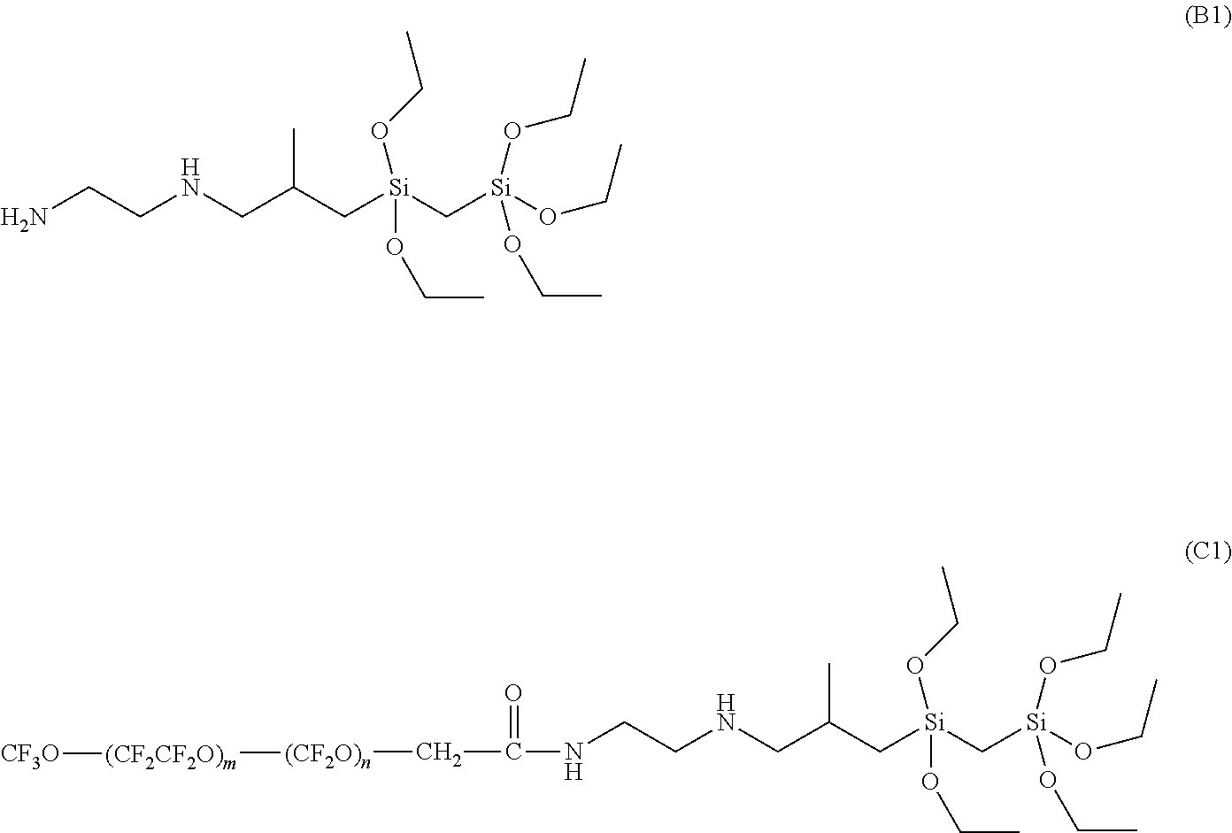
NCCNCC(C[Si](C[Si](OCC)(OCC)OCC)(OCC)OCC)C.N(CCNCC(C[Si](C[Si](OCC)(OCC)OCC)(OCC)OCC)C)C(=O)C[(CF2O)n][(CF2CF2O)m][CF3O]
